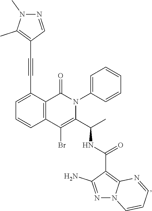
C1=C(C#CC2=C(C)N(C)N=C2)C2=C(C=C1)C(Br)=C(C(C)NC(C1=C3N(N=C1N)C=CC=N3)=O)N(C1=CC=CC=C1)C2=O
